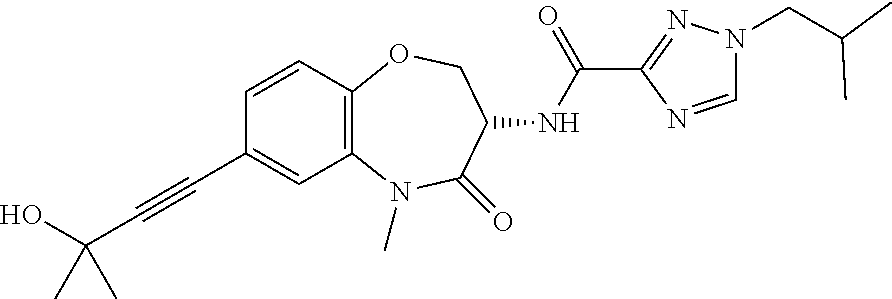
C(#CC1=CC2=C(C=C1)OCC(NC(C1=NN(CC(C)C)C=N1)=O)C(=O)N2C)C(O)(C)C
